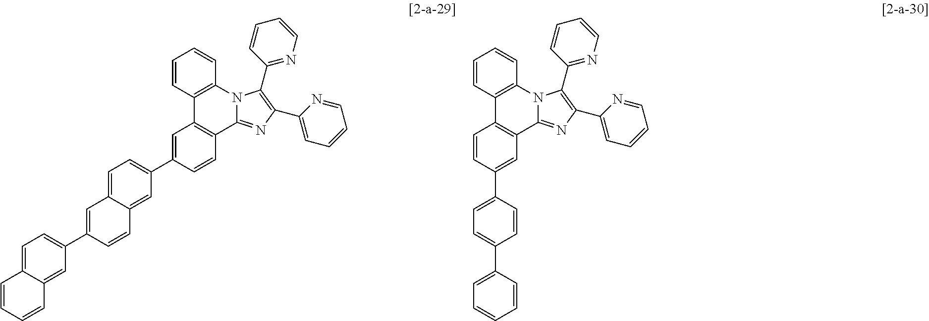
C1=C2C(=CC(C3=CC4=CC=C(C5=CC6=C(C=C5)C5=NC(C7=CC=CC=N7)=C(C7=NC=CC=C7)N5C5=C6C=CC=C5)C=C4C=C3)=C1)C=CC=C2.C1=CC2=C(C=C1)N1C(=NC(C3=CC=CC=N3)=C1C1=NC=CC=C1)C1=C2C=CC(C2=CC=C(C3=CC=CC=C3)C=C2)=C1
